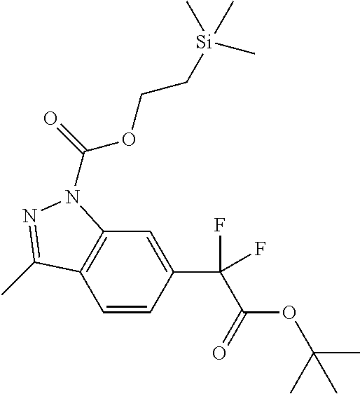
C1=CC(C(C(OC(C)(C)C)=O)(F)F)=CC2=C1C(C)=NN2C(=O)OCC[Si](C)(C)C
